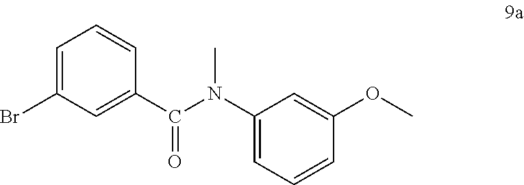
C1(N(C)C(C2=CC(Br)=CC=C2)=O)=CC=CC(OC)=C1
